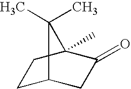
C1C2CC(=O)C(C)(C1)C2(C)C
